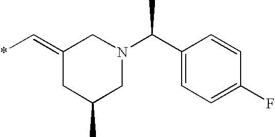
*C=C1CC(C)CN(C(C)C2=CC=C(F)C=C2)C1
